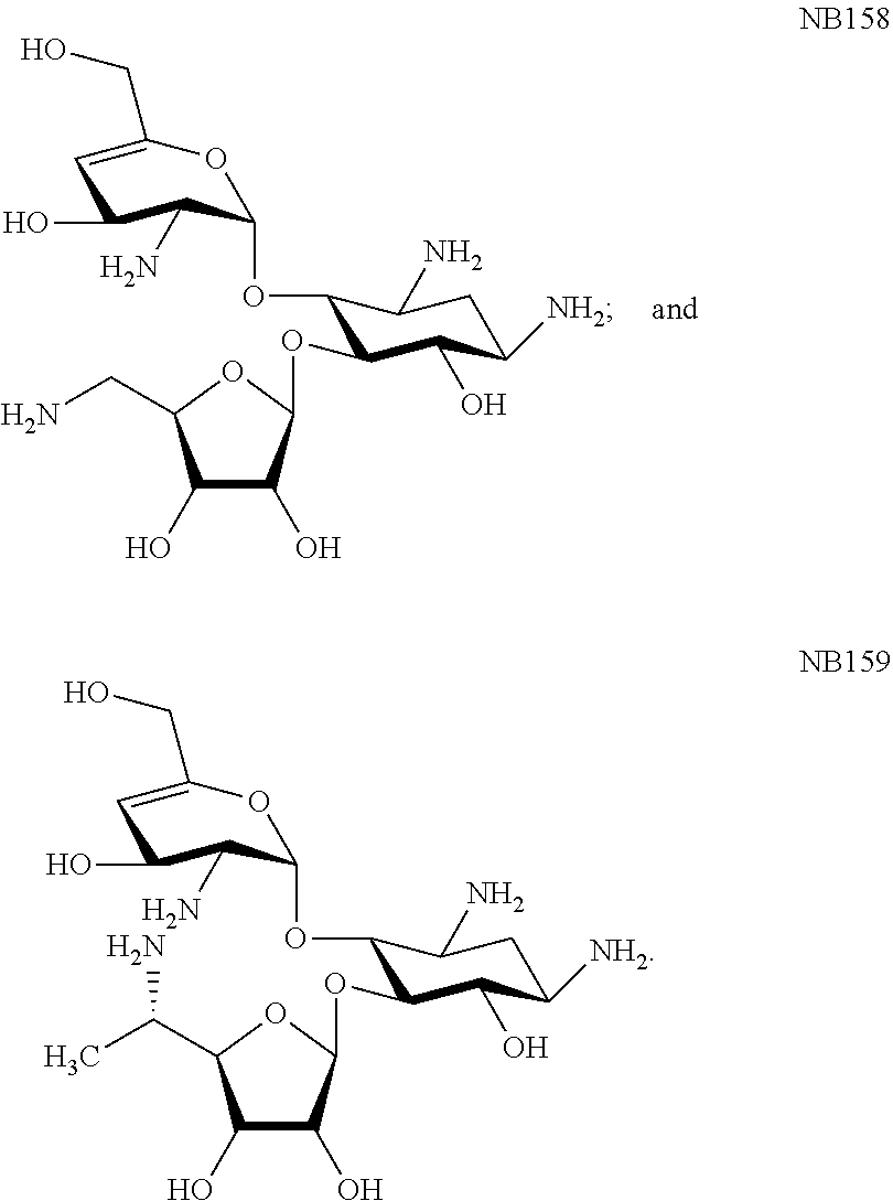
C1(O)C(O)C(OC2C(O)C([NH2])CC(N)C2OC2C(N)C(O)C=C(CO)O2)OC1C(C)N.C1(O)C(O)C(OC2C(O)C([NH2])CC(N)C2OC2C(N)C(O)C=C(CO)O2)OC1CN
